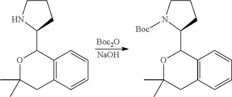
[Boc2O].[NaOH].C12=C(C=CC=C1)CC(C)(C)OC2C1CCCN1.C12=C(C=CC=C1)CC(C)(C)OC2C1CCCN1[Boc]
